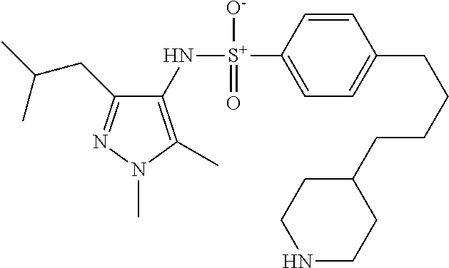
C1(CC(C)C)=NN(C)C(C)=C1N[S+](C1=CC=C(CCCCC2CCNCC2)C=C1)([O-])=O
